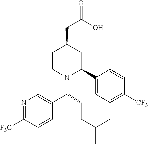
C1CN(C(C2=CN=C([F3C])C=C2)CCC(C)C)C(C2=CC=C([CF3])C=C2)CC1CC(=O)O
